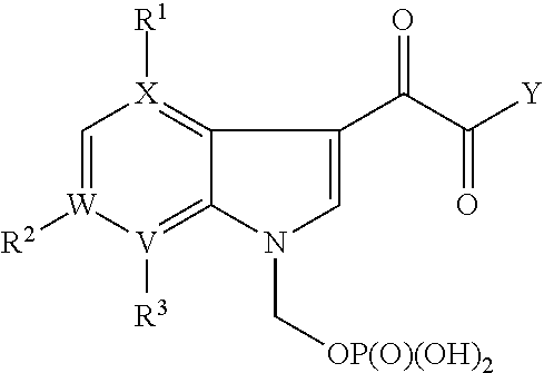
C1=[W]([R2])[V]([R3])=C2C(=[X]1[R1])C(C(C([Y])=O)=O)=CN2C[OP(O)(OH)2]
